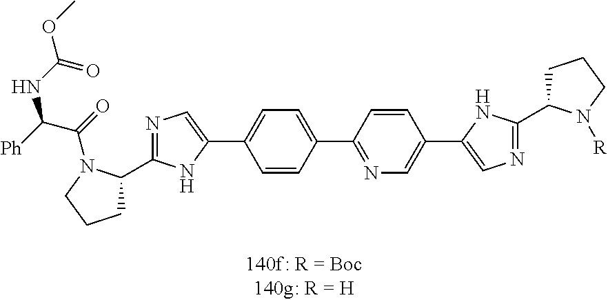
C1=CC(C2=NC=C(C3=CN=C(C4CCCN4[R])N3)C=C2)=CC=C1C1=CN=C(C2CCCN2C(C([Ph])NC(OC)=O)=O)N1
